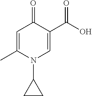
C1=C(C)N(C2CC2)C=C(C(O)=O)C1=O
